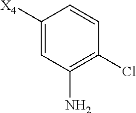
C1([X4])=CC(N)=C(Cl)C=C1
